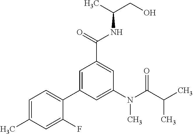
C1=C(C)C=C(F)C(C2=CC(C(=O)NC(CO)C)=CC(N(C(C(C)C)=O)C)=C2)=C1
